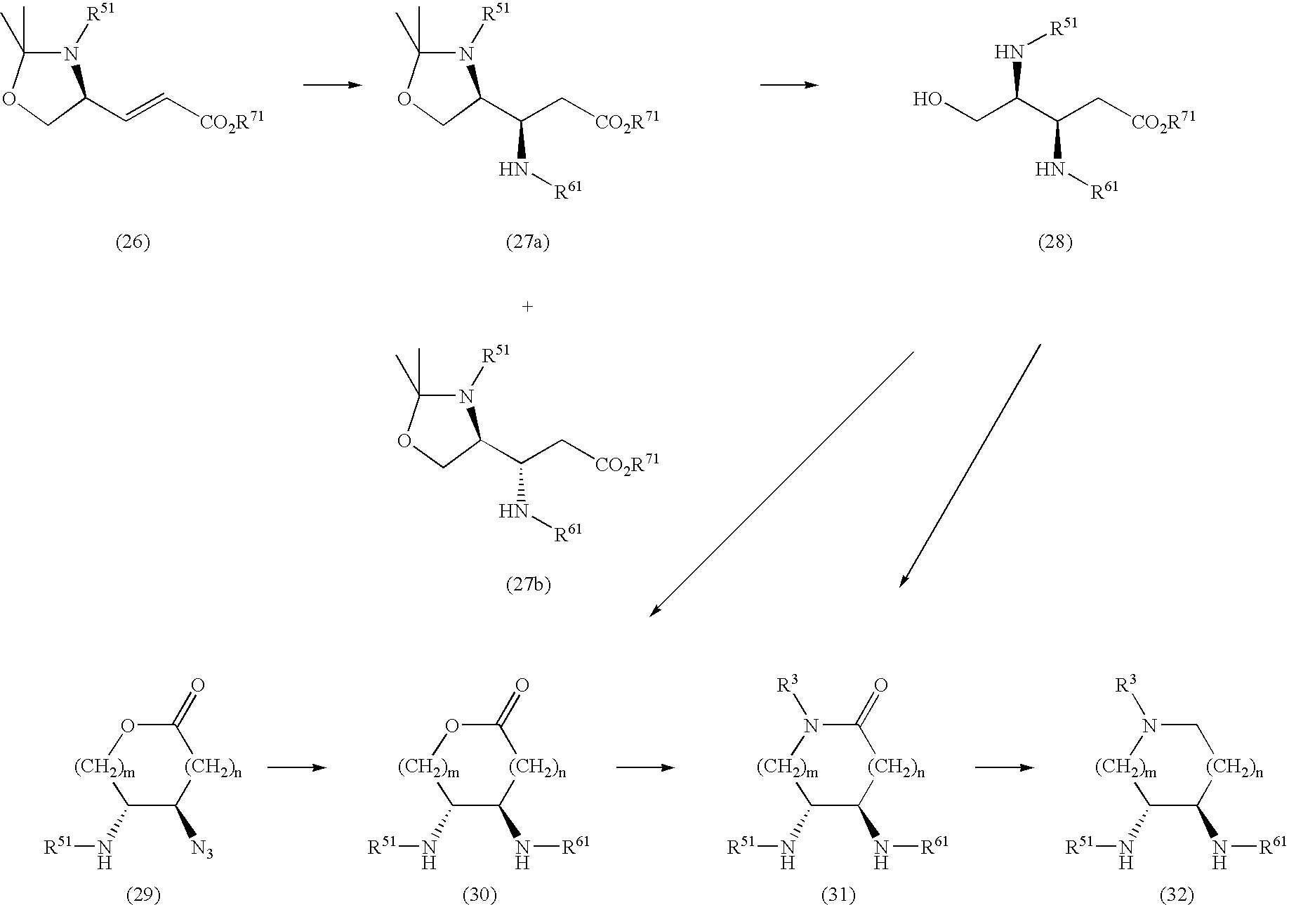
N1([R51])C(C)(C)OCC1C=C[CO2R71].N1([R51])C(C)(C)OCC1C(C[CO2R71])N[R61].C(C(C[CO2R71])N[R61])(CO)N[R51].N1([R51])C(C)(C)OCC1C(C[CO2R71])N[R61].C1(=O)O[(CH2)m]C(N[R51])C([N3])[(CH2)n]1.C1(=O)O[(CH2)m]C(N[R51])C(N[R61])[(CH2)n]1.C1(=O)N([R3])[(CH2)m]C(N[R51])C(N[R61])[(CH2)n]1.C1N([R3])[(CH2)m]C(N[R51])C(N[R61])[(CH2)n]1
